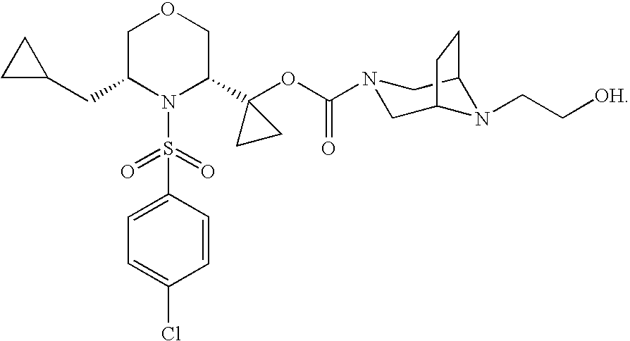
C1C(CC2CC2)N(S(C2=CC=C(Cl)C=C2)(=O)=O)C(C2(OC(=O)N3CC4N(CC[OH])C(C3)CC4)CC2)CO1
